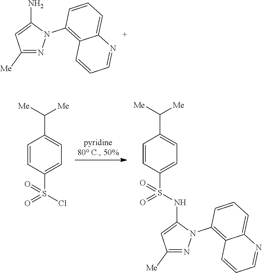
C1([Me])=NN(C2=C3C(=CC=C2)N=CC=C3)C(N)=C1.C1=CC(S(Cl)(=O)=O)=CC=C1C([Me])[Me].C1=CC(S(NC2=CC([Me])=NN2C2=C3C(=CC=C2)N=CC=C3)(=O)=O)=CC=C1C([Me])[Me]
